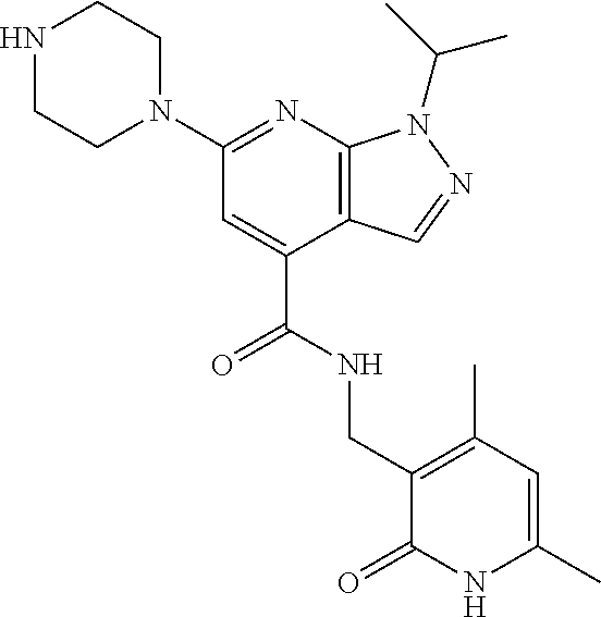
C(C1=CC(N2CCNCC2)=NC2=C1C=NN2C(C)C)(NCC1=C(C)C=C(C)NC1=O)=O
